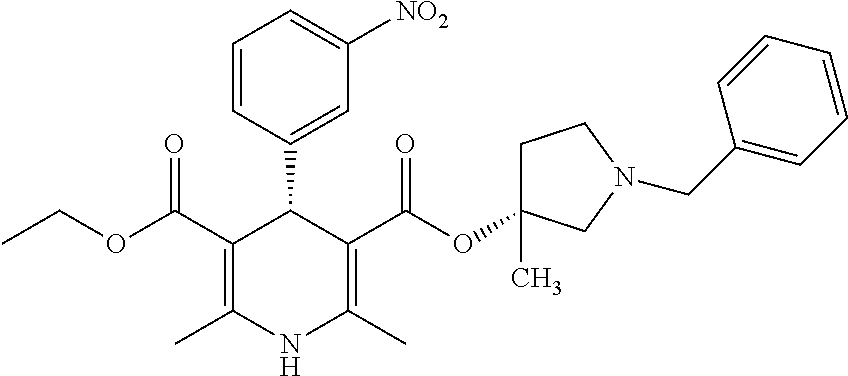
C1=CC(C2C(C(OCC)=O)=C(C)NC(C)=C2C(OC2(C)CCN(CC3=CC=CC=C3)C2)=O)=CC([NO2])=C1
